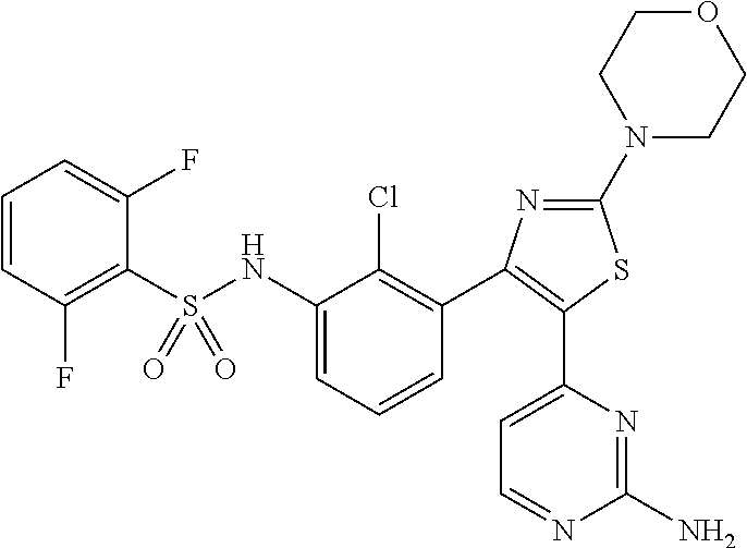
C1=CC(F)=C(S(NC2=CC=CC(C3=C(C4=CC=NC(N)=N4)SC(N4CCOCC4)=N3)=C2Cl)(=O)=O)C(F)=C1
